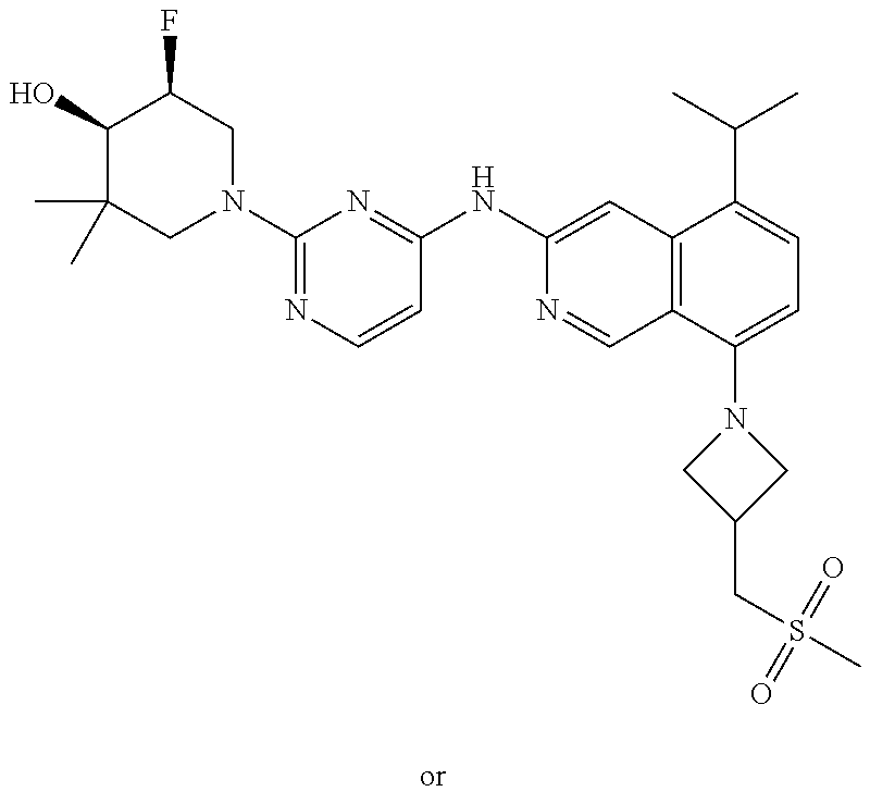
C1(O)C(C)(C)CN(C2=NC=CC(NC3=CC4=C(C=N3)C(N3CC(CS(C)(=O)=O)C3)=CC=C4C(C)C)=N2)CC1F
